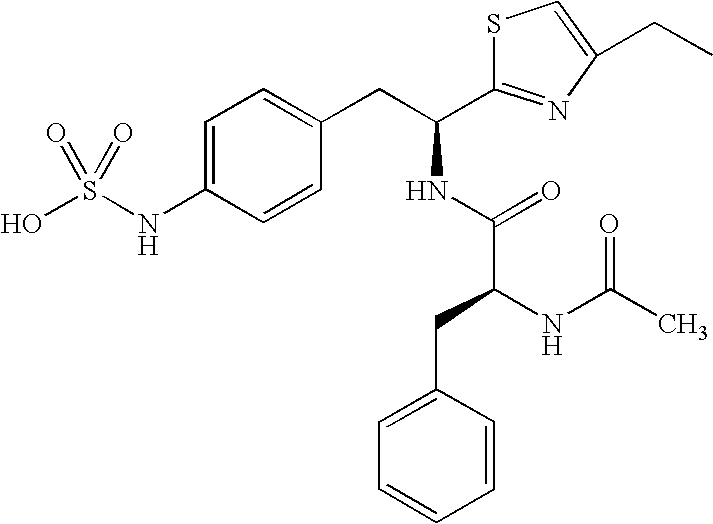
C1=C(NS(O)(=O)=O)C=CC(CC(NC(C(NC(C)=O)CC2=CC=CC=C2)=O)C2=NC(CC)=CS2)=C1
